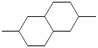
C12C(CC(C)CC1)CCC(C)C2
